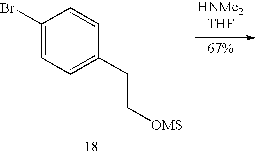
C1(Br)=CC=C(CC[OMS])C=C1
